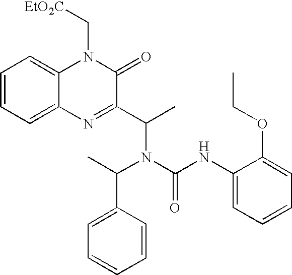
C1=CC=C2C(=C1)N(C[EtO2C])C(=O)C(C(N(C(C1=CC=CC=C1)C)C(NC1=CC=CC=C1OCC)=O)C)=N2
